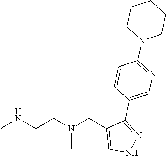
CNCCN(CC1=CNN=C1C1=CN=C(N2CCCCC2)C=C1)C
